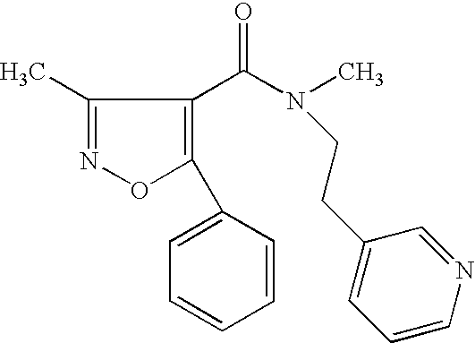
C1(C)=NOC(C2=CC=CC=C2)=C1C(=O)N(C)CCC1=CC=CN=C1
